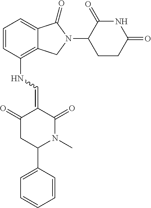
C12=C(NC=C3C(=O)CC(C4=CC=CC=C4)N(C)C3=O)C=CC=C1C(=O)N(C1C(=O)NC(=O)CC1)C2
